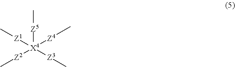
[Z1]([X4]([Z4]C)([Z2]C)([Z5]C)[Z3]C)C
